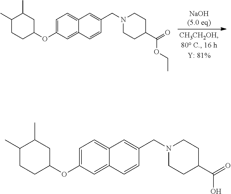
C1=C(OC2CC(C)C(C)CC2)C=C2C(=C1)C=C(CN1CCC(C(OCC)=O)CC1)C=C2.C1=C(OC2CC(C)C(C)CC2)C=C2C(=C1)C=C(CN1CCC(C(O)=O)CC1)C=C2
